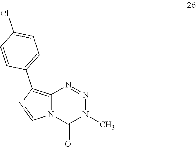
C12=C(C3=CC=C(Cl)C=C3)N=CN1C(=O)N(C)N=N2
